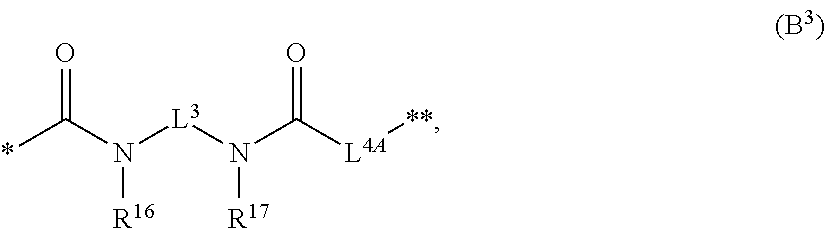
C(N([L3]N(C([L4A][**])=O)[R17])[R16])(*)=O
